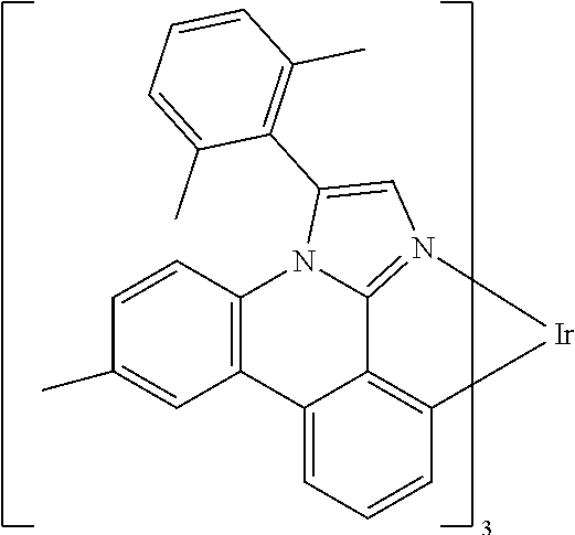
C12=C(C3=CC=CC4=C3C3=N(C=C(C5=C(C)C=CC=C5C)N13)[Ir]4)C=C(C)C=C2
